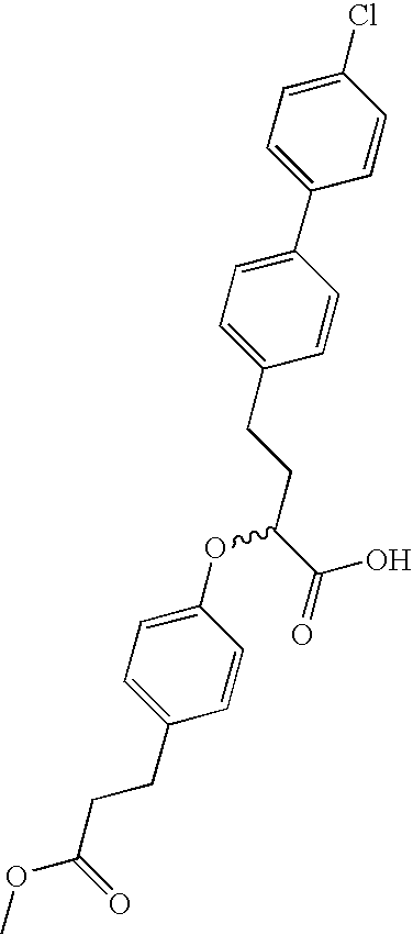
C1(Cl)=CC=C(C2=CC=C(CCC(C(O)=O)OC3=CC=C(CCC(OC)=O)C=C3)C=C2)C=C1
